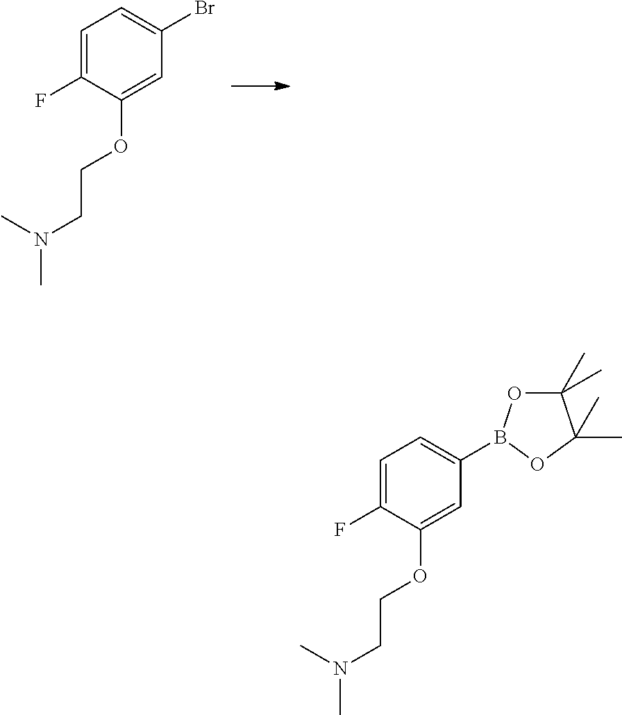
C1=C(F)C(OCCN(C)C)=CC(Br)=C1.C1=C(F)C(OCCN(C)C)=CC(B2OC(C)(C)C(C)(C)O2)=C1
